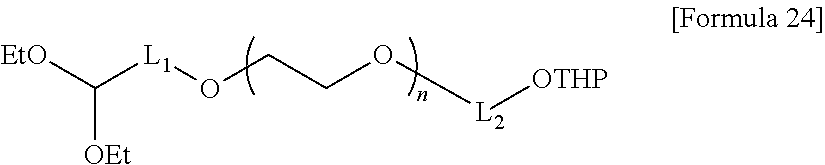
[EtO]C([L1]OCCO[L2][OTHP])[OEt]
